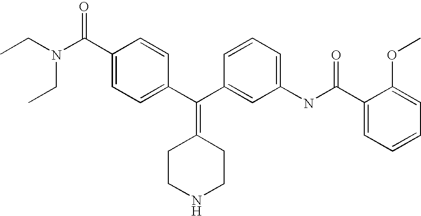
CCN(CC)C(C1=CC=C(C(C2=CC(NC(C3=CC=CC=C3OC)=O)=CC=C2)=C2CCNCC2)C=C1)=O
